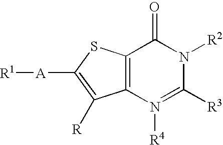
C12=C(SC([A][R1])=C1[R])C(=O)N([R2])C([R3])=N2[R4]
